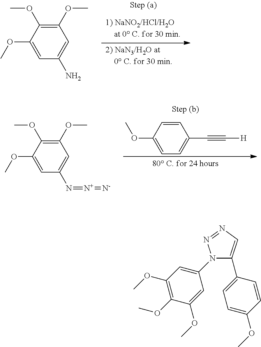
C1(OC)=CC(N)=CC(OC)=C1OC.C1(OC)=CC=C(C#C[H])C=C1.C1(OC)=CC(N=[N+]=[N-])=CC(OC)=C1OC.N1(C2=CC(OC)=C(OC)C(OC)=C2)C(C2=CC=C(OC)C=C2)=CN=N1
